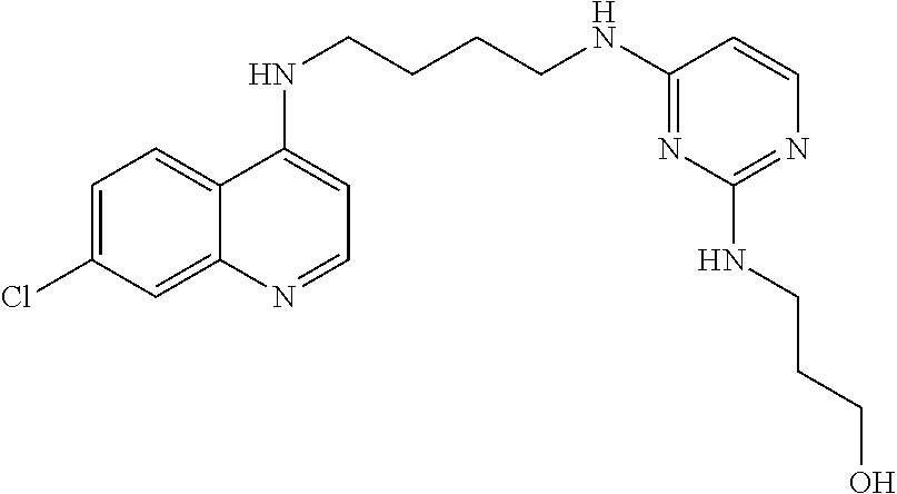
C1=C(Cl)C=C2C(=C1)C(NCCCCNC1=NC(NCCCO)=NC=C1)=CC=N2
